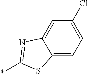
*C1=NC2=CC(Cl)=CC=C2S1
